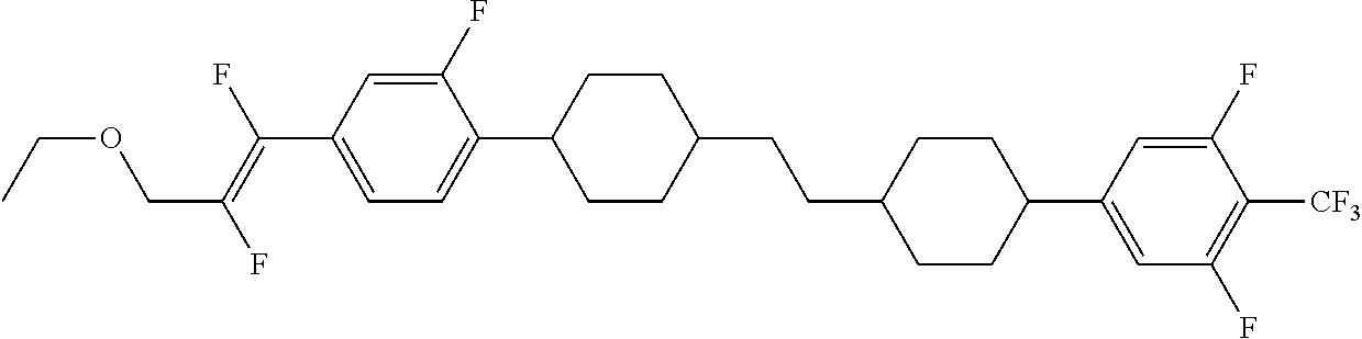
C(C1CCC(C2=CC(F)=C([CF3])C(F)=C2)CC1)CC1CCC(C2=CC=C(C(=C(F)COCC)F)C=C2F)CC1
